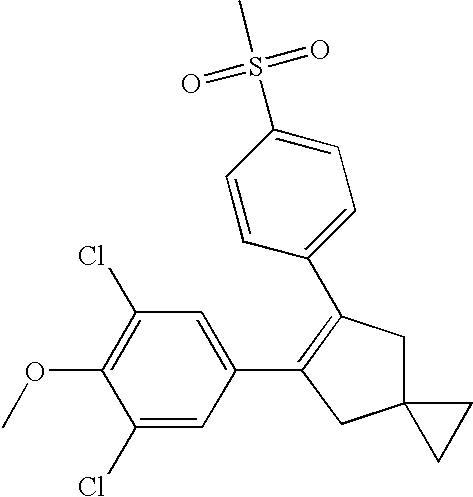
O(C1=C(Cl)C=C(C2=C(C3=CC=C(S(=O)(=O)C)C=C3)CC3(C2)CC3)C=C1Cl)C
